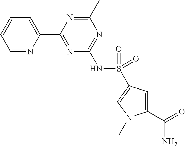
C1=NC(C2=NC(NS(=O)(=O)C3=CN(C)C(C(=O)N)=C3)=NC(C)=N2)=CC=C1
